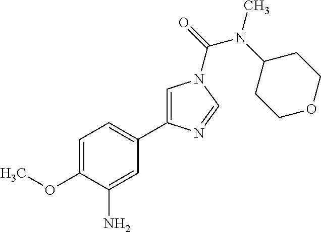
C1=C(OC)C(N)=CC(C2=CN(C(N(C)C3CCOCC3)=O)C=N2)=C1
